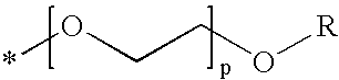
*OCCO[R]
